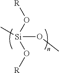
[Si](OC)(O[R])(O[R])C
